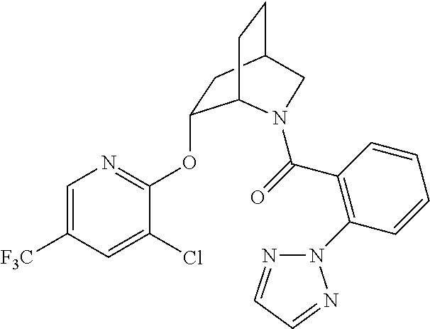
C1=C([F3C])C=C(Cl)C(OC2CC3CCC2N(C(=O)C2=C(N4N=CC=N4)C=CC=C2)C3)=N1
